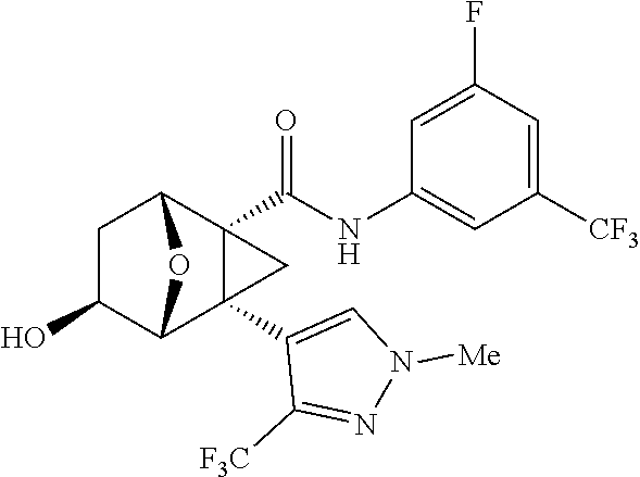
C1(O)C2C3(C4=CN([Me])N=C4[F3C])C(C(NC4=CC([CF3])=CC(F)=C4)=O)(C(C1)O2)C3
